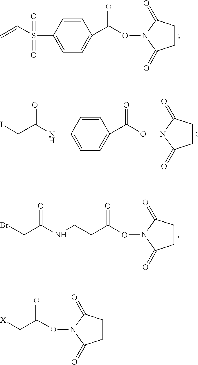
C1=C(S(C=C)(=O)=O)C=CC(C(ON2C(=O)CCC2=O)=O)=C1.C1=C(NC(CI)=O)C=CC(C(ON2C(=O)CCC2=O)=O)=C1.C(C(ON1C(=O)CCC1=O)=O)CNC(CBr)=O.C(C(ON1C(=O)CCC1=O)=O)[X]
